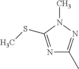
N1=C(SC)N(C)N=C1C
